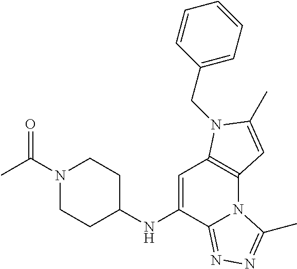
C1=C(NC2CCN(C(C)=O)CC2)C2=NN=C(C)N2C2=C1N(CC1=CC=CC=C1)C(C)=C2
